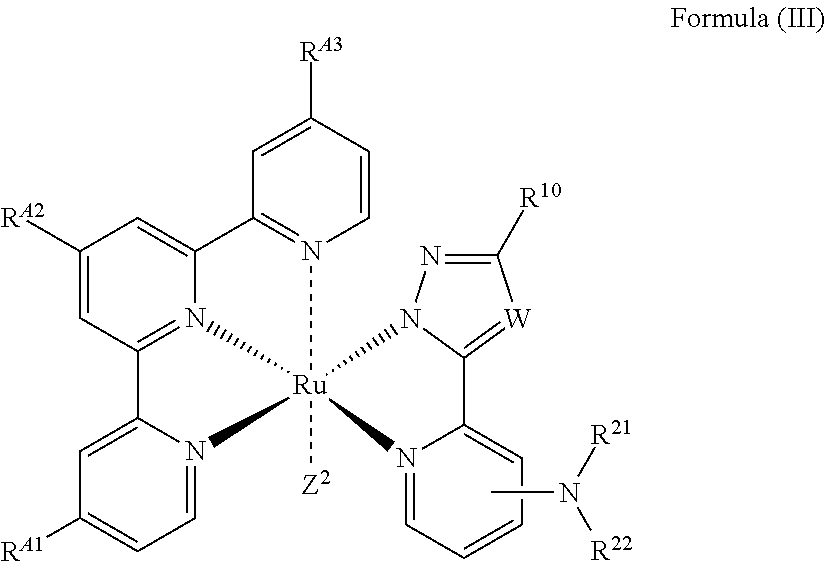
CN([R22])[R21].C1([RA2])=CC2=N3C(=C1)C1=N(C=CC([RA3])=C1)[Ru]31([Z2])(N3=CC=C([RA1])C=C23)N2=CC=CC=C2C2=[W]C([R10])=NN21
